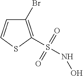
C1(Br)=C(S(NO)(=O)=O)SC=C1
